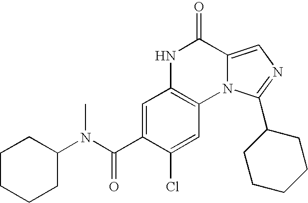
C1=C(C(N(C2CCCCC2)C)=O)C(Cl)=CC2=C1NC(=O)C1=CN=C(C3CCCCC3)N21
